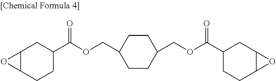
C12C(CCC(C(OCC3CCC(COC(C4CCC5C(C4)O5)=O)CC3)=O)C1)O2
